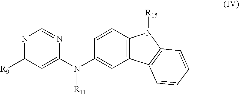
N1=C([R9])C=C(N(C2=CC3=C(C=C2)N([R15])C2=C3C=CC=C2)[R11])N=C1
